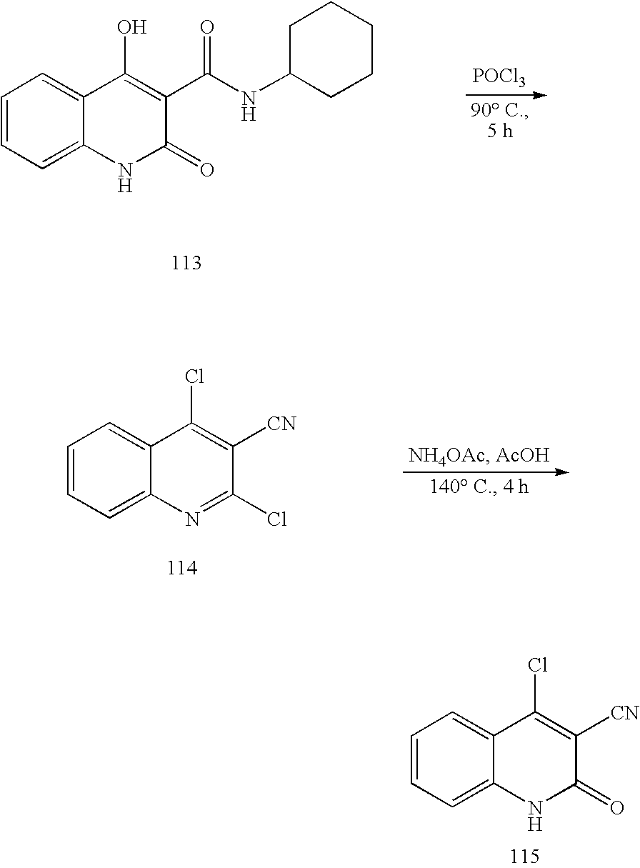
C1=CC=C2C(=C1)C(O)=C(C(NC1CCCCC1)=O)C(=O)N2.[POCl3].C1=CC=C2C(=C1)C(Cl)=C([CN])C(Cl)=N2.C1=CC=C2C(=C1)C(Cl)=C([CN])C(=O)N2
